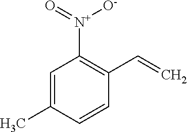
[N+](C1=C(C=C)C=CC(C)=C1)(=O)[O-]
